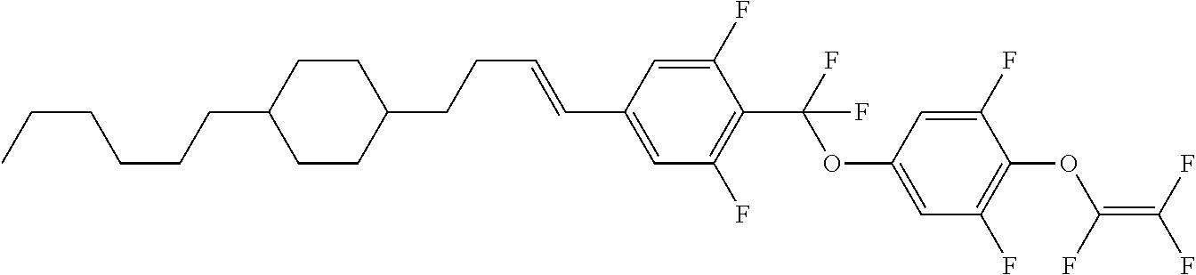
C1(CCC=CC2=CC(F)=C(C(OC3=CC(F)=C(OC(=C(F)F)F)C(F)=C3)(F)F)C(F)=C2)CCC(CCCCCC)CC1
